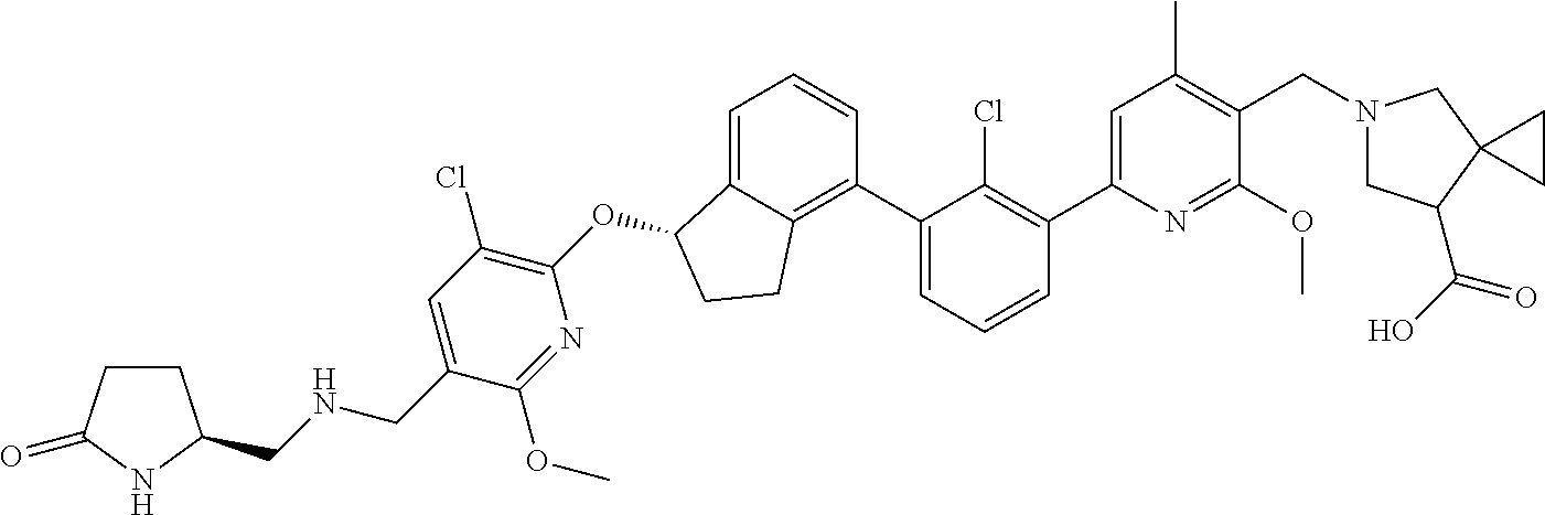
N1=C(OC)C(CN2CC(C(O)=O)C3(C2)CC3)=C(C)C=C1C1=C(Cl)C(C2=C3C(=CC=C2)C(OC2=C(Cl)C=C(CNCC4CCC(=O)N4)C(OC)=N2)CC3)=CC=C1
